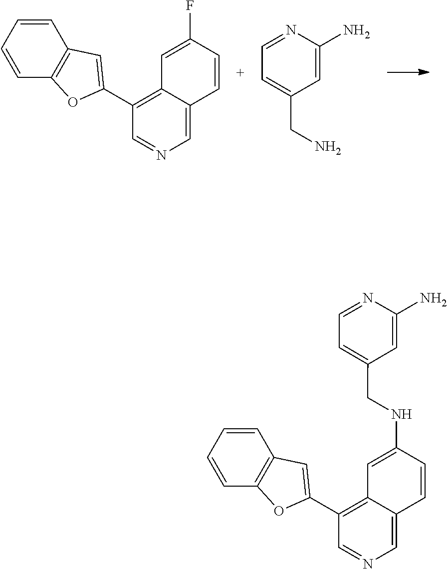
C1=C2C(=C(C3=CC4=C(O3)C=CC=C4)C=N1)C=C(F)C=C2.C1=C(N)N=CC=C1CN.C1=C2C(=C(C3=CC4=C(O3)C=CC=C4)C=N1)C=C(NCC1=CC=NC(N)=C1)C=C2
